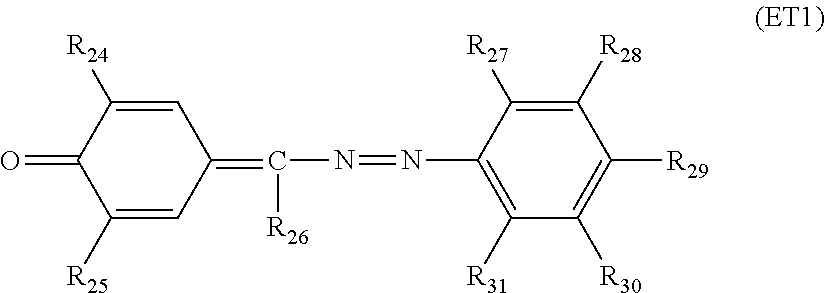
C1([R24])=CC(=C([R26])N=NC2=C([R31])C([R30])=C([R29])C([R28])=C2[R27])C=C([R25])C1=O
